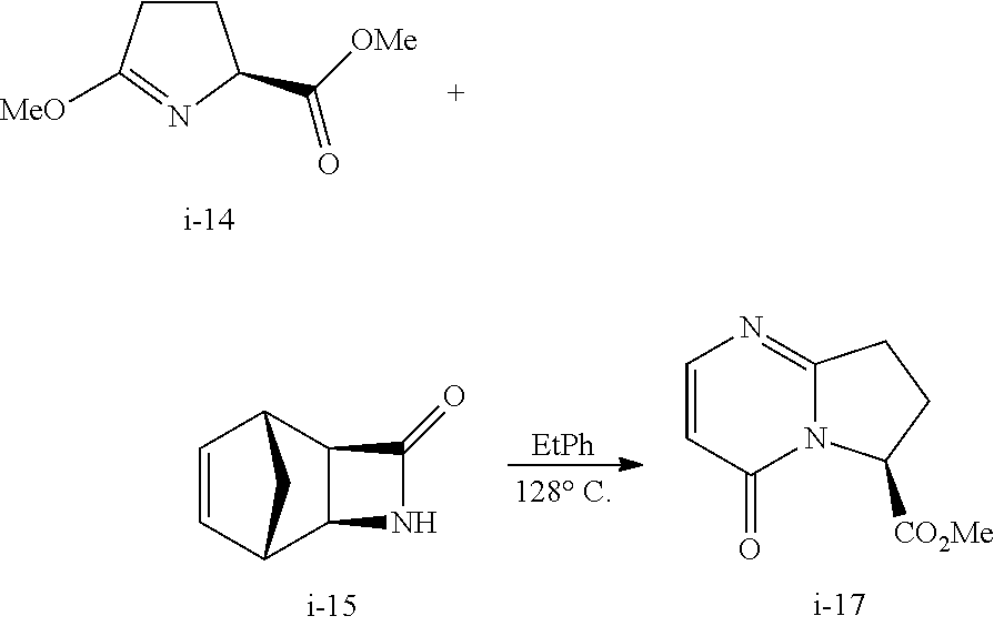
C1CC([MeO])=NC1C([OMe])=O.C1=CC2C3C(C1C2)C(=O)N3.[EtPh].C1=CC(=O)N2C(=N1)CCC2[CO2Me]
